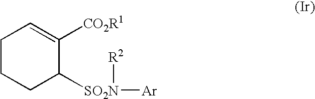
C1CCC([SO2N]([Ar])[R2])C([CO2R1])=C1
